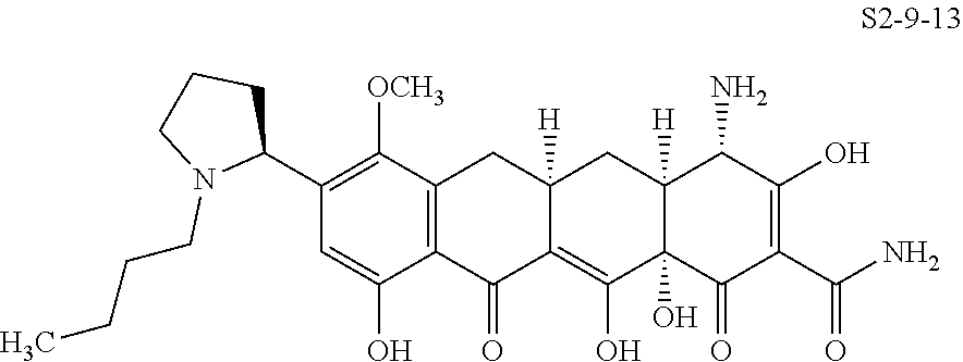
C1(C2CCCN2CCCC)=C([OCH3])C2=C(C(O)=C1)C(=O)C1=C(O)C3(O)C([H])(CC1([H])C2)C(N)C(O)=C(C(N)=O)C3=O
